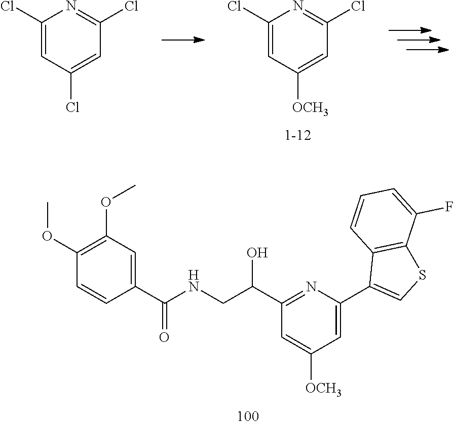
C1(Cl)=CC([OCH3])=CC(Cl)=N1.C1(Cl)=CC(Cl)=CC(Cl)=N1.C1(C(NCC(C2=NC(C3=CSC4=C3C=CC=C4F)=CC([OCH3])=C2)O)=O)=CC(OC)=C(OC)C=C1
